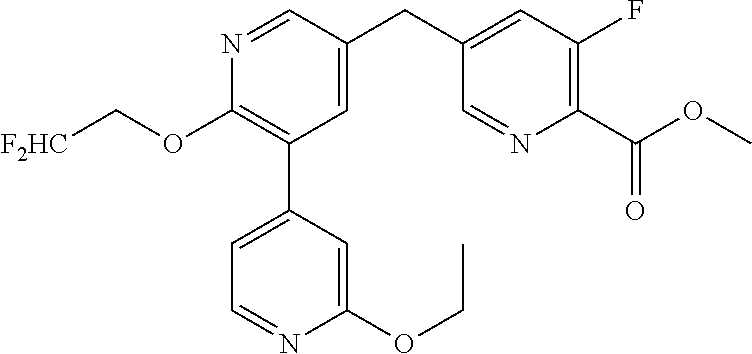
O(C1=C(C2=CC=NC(OCC)=C2)C=C(CC2=CC(F)=C(C(OC)=O)N=C2)C=N1)C[F2HC]
